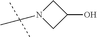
C1N(C(C)(C)C)CC1O
